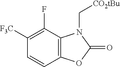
C1=CC2=C(C(F)=C1[F3C])N(C[CO2tBu])C(=O)O2
